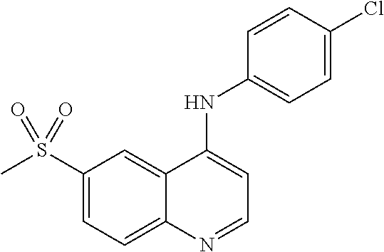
S(C1=CC=C2C(=C1)C(NC1=CC=C(Cl)C=C1)=CC=N2)(C)(=O)=O
